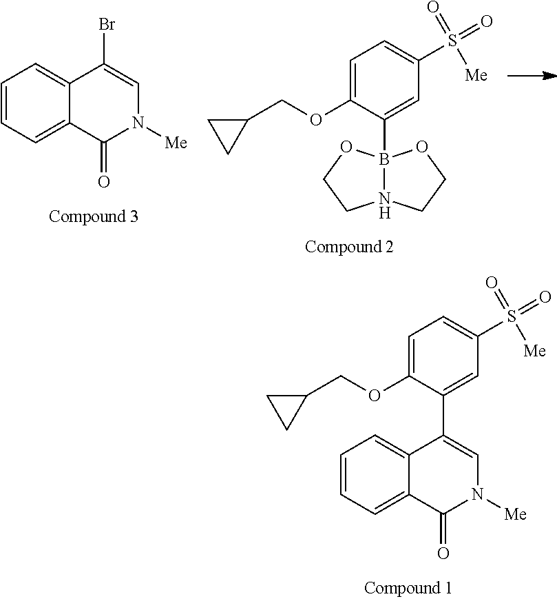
C1=CC=C2C(=C1)C(Br)=CN([Me])C2=O.C1(COC2=CC=C(S(=O)(=O)[Me])C=C2B23N(CCO2)CCO3)CC1.C1(COC2=CC=C(S(=O)(=O)[Me])C=C2C2=CN([Me])C(=O)C3=CC=CC=C23)CC1
